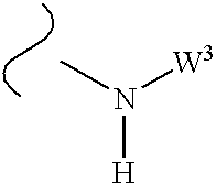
CN([W3])[H]
